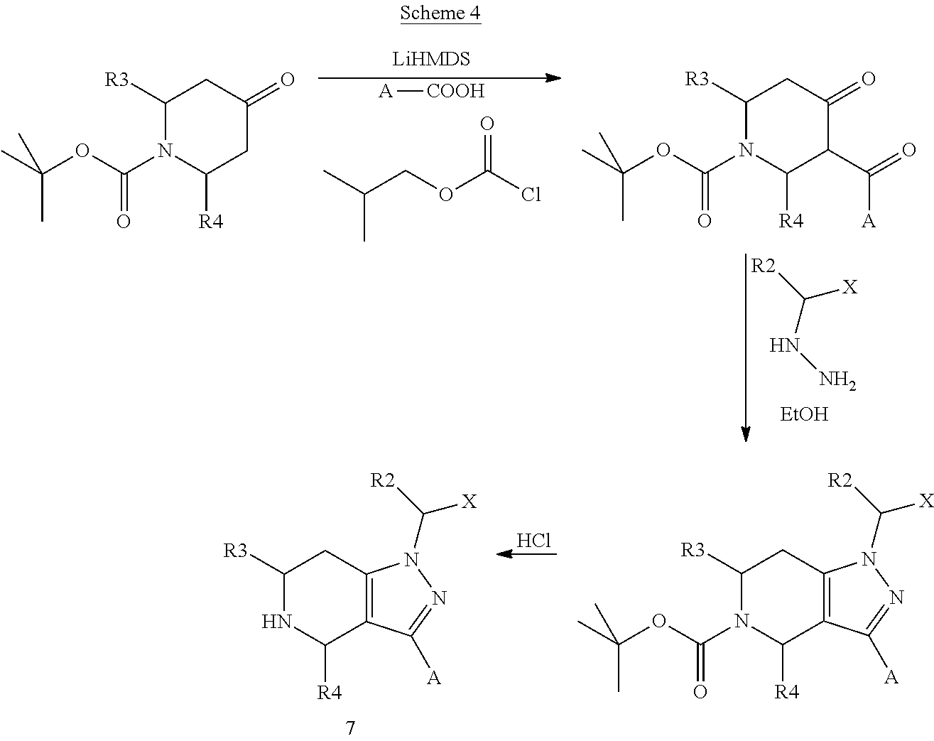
[A][COOH].C(COC(=O)Cl)(C)C.C1([R3])N(C(=O)OC(C)(C)C)C([R4])CC(=O)C1.C1([R3])N(C(=O)OC(C)(C)C)C([R4])C(C([A])=O)C(=O)C1.[R2]C([X])NN.[EtOH].C1([R3])N(C(=O)OC(C)(C)C)C([R4])C2=C(C1)N(C([X])[R2])N=C2[A].Cl.C1([R3])NC([R4])C2=C(C1)N(C([X])[R2])N=C2[A]
